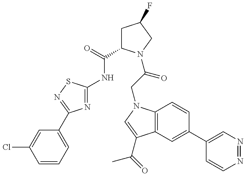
N1=C(NC(=O)C2CC(F)CN2C(=O)CN2C3=C(C(C(C)=O)=C2)C=C(C2=CN=NC=C2)C=C3)SN=C1C1=CC=CC(Cl)=C1
